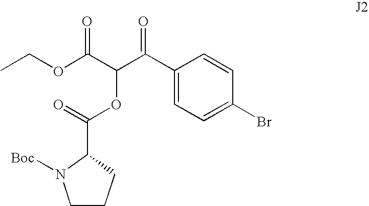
C1(C(C(C(OCC)=O)OC(=O)C2N([Boc])CCC2)=O)=CC=C(Br)C=C1
